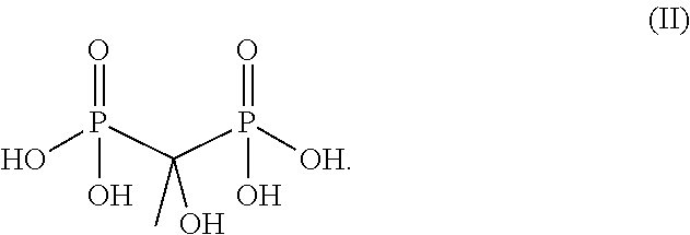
P(=O)(O)(O)C(P(=O)(O)[OH])(C)O
